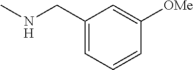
CNCC1=CC=CC([OMe])=C1
